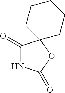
C1(=O)NC(=O)OC12CCCCC2
